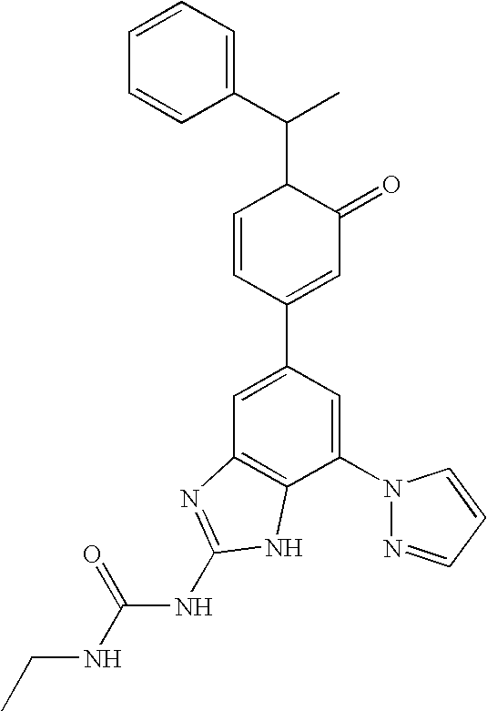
C1=C(C2=CC(=O)C(C(C)C3=CC=CC=C3)C=C2)C=C(N2N=CC=C2)C2=C1N=C(NC(NCC)=O)N2
